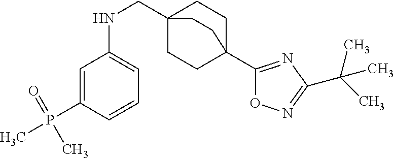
C1=C(P(C)(=O)C)C=CC=C1NCC12CCC(C3=NC(C(C)(C)C)=NO3)(CC1)CC2
